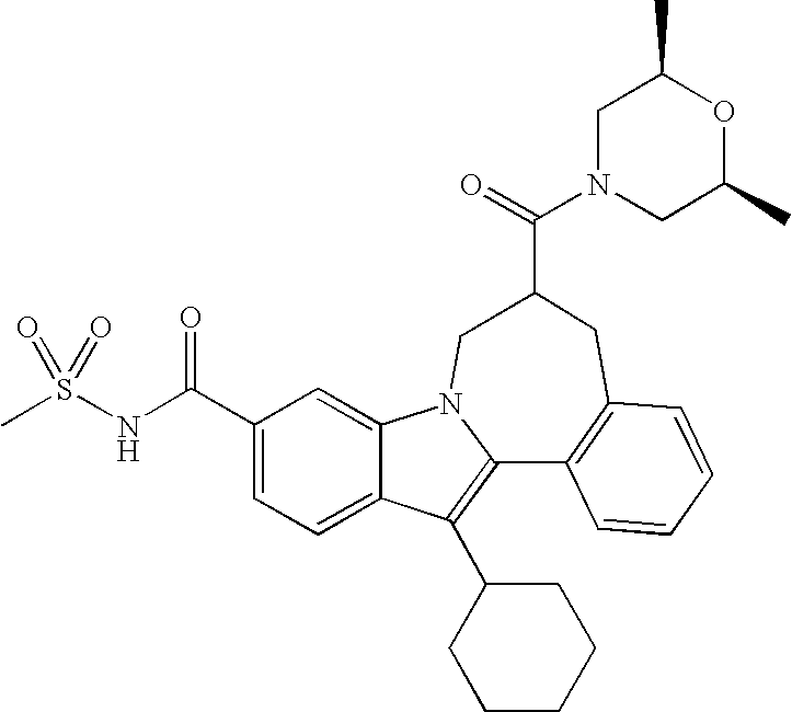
C1(C(NS(C)(=O)=O)=O)=CC=C2C(=C1)N1C(=C2C2CCCCC2)C2=C(CC(C(=O)N3CC(C)OC(C)C3)C1)C=CC=C2
